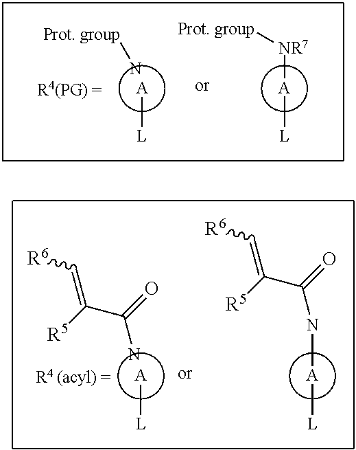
[A]([L])[NR7][Prot. group].[A][L].N[Prot. group].[A][L].NC(=O)C([R5])=C[R6].[A]([L])NC(=O)C([R5])=C[R6]
